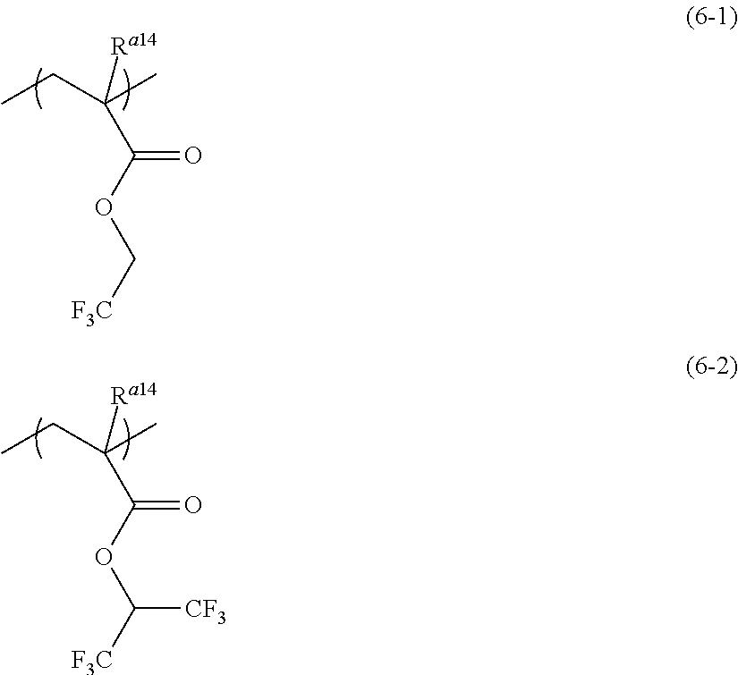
C([Ra14])(CC)(C)C(OC[F3C])=O.C([Ra14])(CC)(C)C(OC([F3C])[CF3])=O
